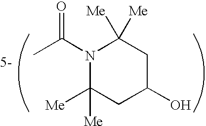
N1(C(C)=O)C([Me])([Me])CC(O)CC1([Me])[Me]
